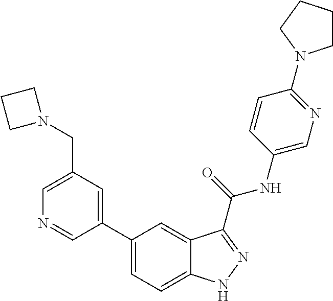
C1(CN2CCC2)=CN=CC(C2=CC=C3C(=C2)C(C(NC2=CN=C(N4CCCC4)C=C2)=O)=NN3)=C1
